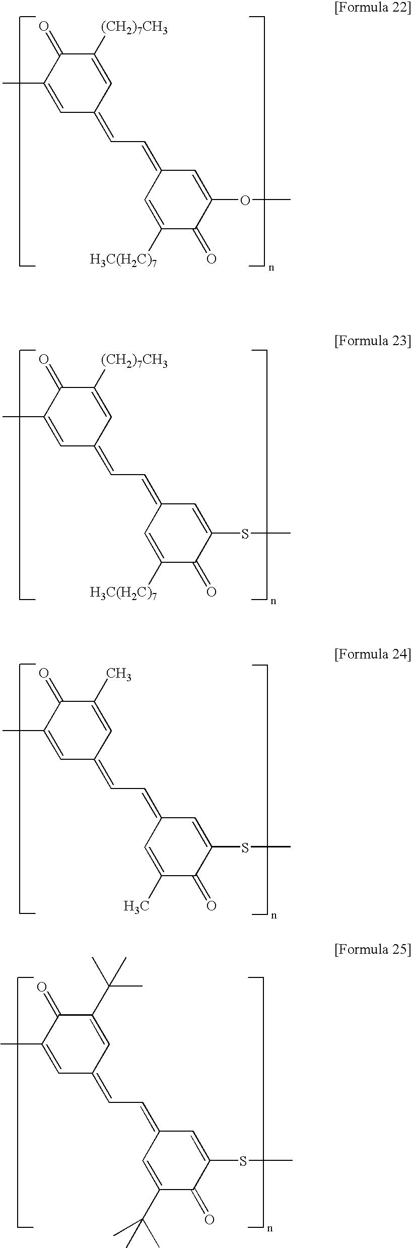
C1=C(C)C(=O)C([(CH2)7CH3])=CC1=CC=C1C=C([H3C(H2C)7])C(=O)C(OC)=C1.C1=C(C)C(=O)C([(CH2)7CH3])=CC1=CC=C1C=C([H3C(H2C)7])C(=O)C(SC)=C1.C1=C(C)C(=O)C(C)=CC1=CC=C1C=C(C)C(=O)C(SC)=C1.C1=C(C)C(=O)C(C(C)(C)C)=CC1=CC=C1C=C(C(C)(C)C)C(=O)C(SC)=C1
